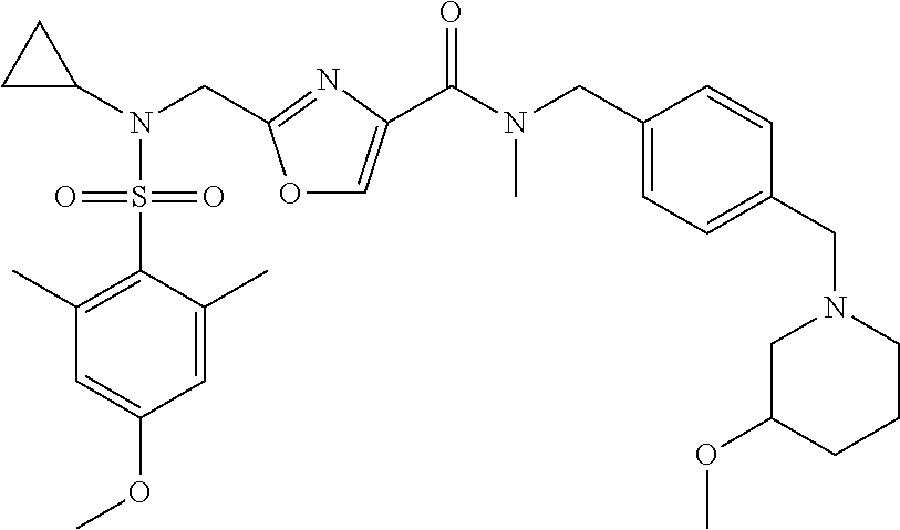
O1C=C(C(N(C)CC2=CC=C(CN3CC(OC)CCC3)C=C2)=O)N=C1CN(C1CC1)S(C1=C(C)C=C(OC)C=C1C)(=O)=O
